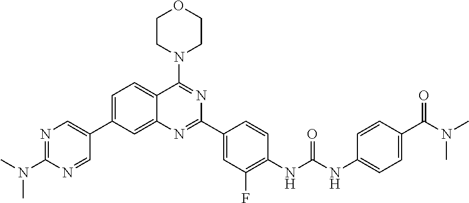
C1=C(C2=CN=C(N(C)C)N=C2)C=C2C(=C1)C(N1CCOCC1)=NC(C1=CC(F)=C(NC(NC3=CC=C(C(N(C)C)=O)C=C3)=O)C=C1)=N2
